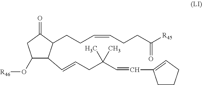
C1(O[R46])C(C=CCC(C=CC2=CCCC2)(C)C)C(CCC=CCCC([R45])=O)C(=O)C1
